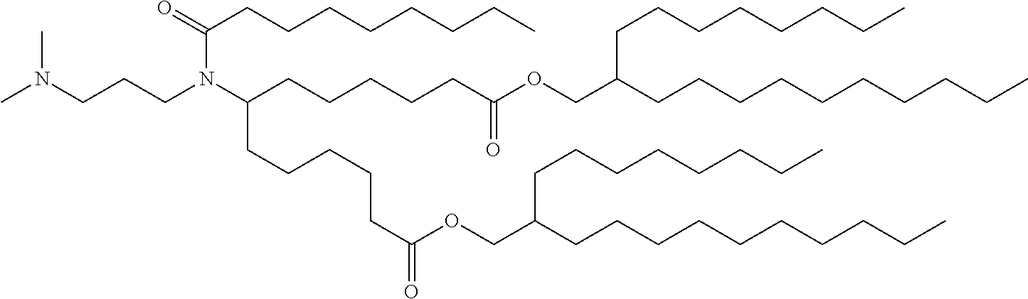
N(CCCN(C(CCCCCC(OCC(CCCCCCCCCC)CCCCCCCC)=O)CCCCCC(OCC(CCCCCCCCCC)CCCCCCCC)=O)C(=O)CCCCCCCC)(C)C
